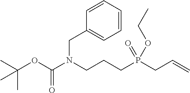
CC(OC(N(CCCP(CC=C)(=O)OCC)CC1=CC=CC=C1)=O)(C)C
